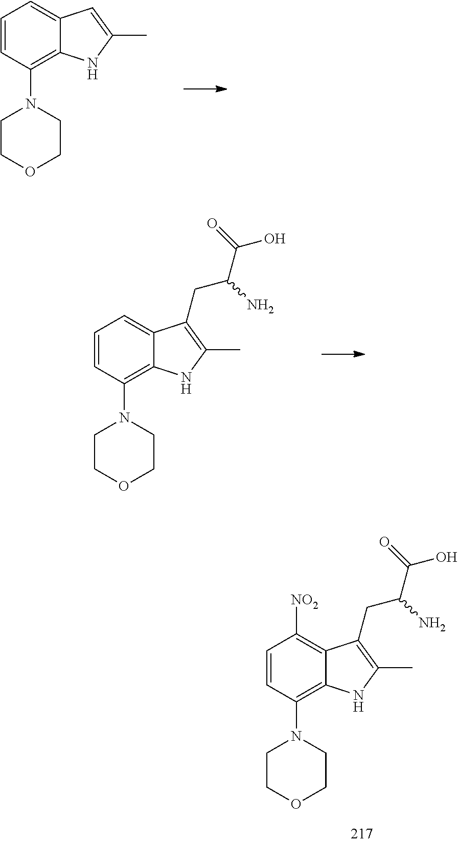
C1=CC(N2CCOCC2)=C2C(=C1)C=C(C)N2.C1=CC(N2CCOCC2)=C2C(=C1)C(CC(C(=O)O)N)=C(C)N2.C1=CC(N2CCOCC2)=C2C(=C1[NO2])C(CC(C(=O)O)N)=C(C)N2
